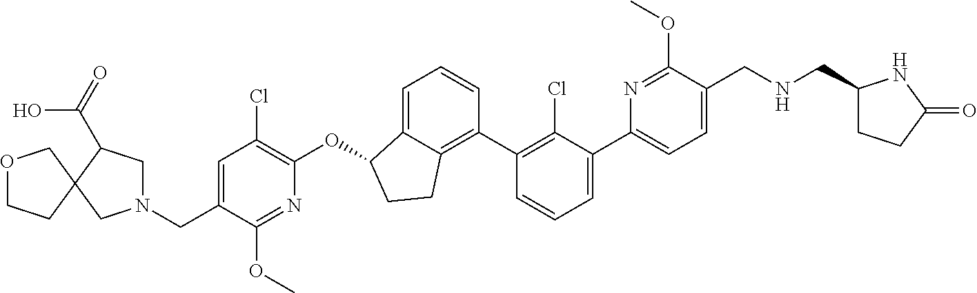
O(C1C2=CC=CC(C3=C(Cl)C(C4=CC=C(CNCC5CCC(=O)N5)C(OC)=N4)=CC=C3)=C2CC1)C1=C(Cl)C=C(CN2CC(C(O)=O)C3(C2)CCOC3)C(OC)=N1
